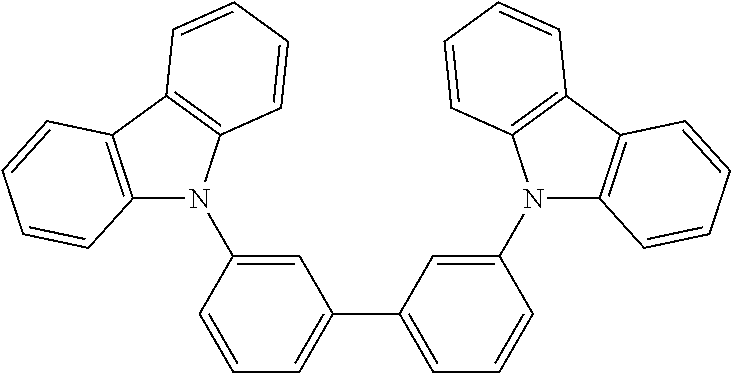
C1=C(C2=CC=CC(N3C4=C(C5=C3C=CC=C5)C=CC=C4)=C2)C=C(N2C3=C(C4=C2C=CC=C4)C=CC=C3)C=C1
